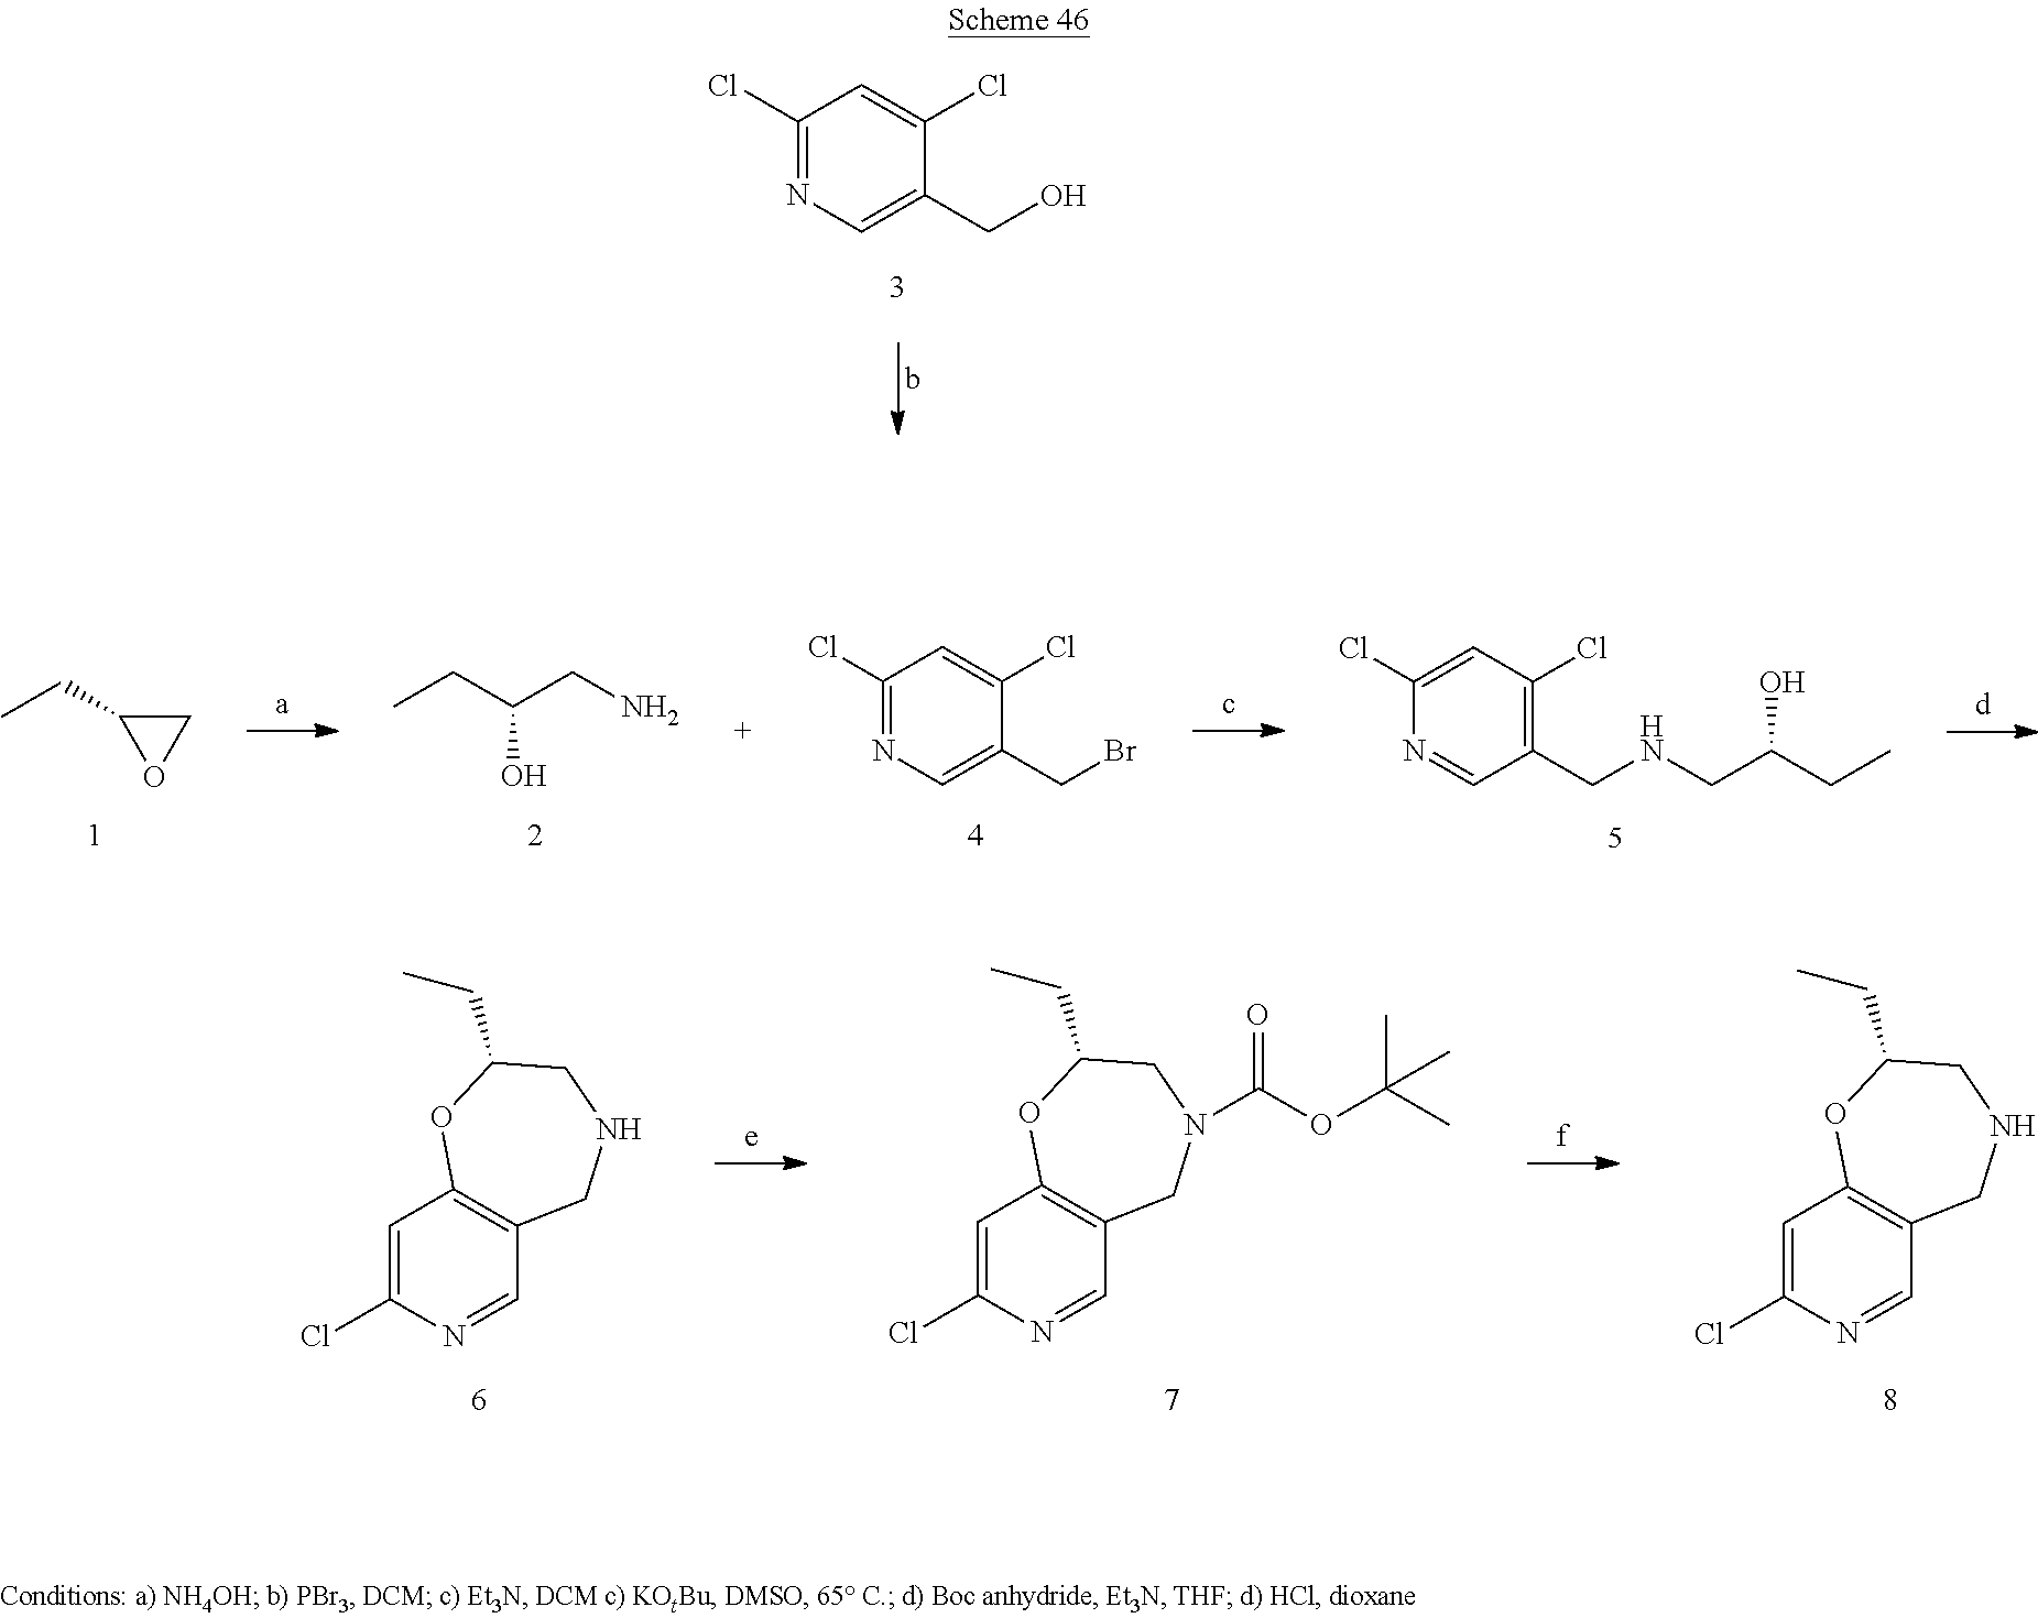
C1(Cl)=NC=C(CO)C(Cl)=C1.C1=C(Cl)N=CC2=C1OC(CC)CNC2.C1=C(Cl)N=CC2=C1OC(CC)CNC2.C1=C(Cl)N=CC2=C1OC(CC)CN(C(OC(C)(C)C)=O)C2.C1C(CC)O1.CCC(CN)O.C1(Cl)=NC=C(CBr)C(Cl)=C1.C1(Cl)=CC(Cl)=C(CNCC(CC)O)C=N1
